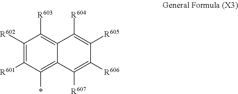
C1([R602])=C([R601])C(*)=C2C(=C1[R603])C([R604])=C([R605])C([R606])=C2[R607]
